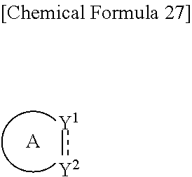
[Y2]:[Y1].[A]
